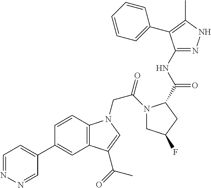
C1=NN=CC(C2=CC3=C(C=C2)N(CC(=O)N2CC(F)CC2C(NC2=NNC(C)=C2C2=CC=CC=C2)=O)C=C3C(=O)C)=C1
